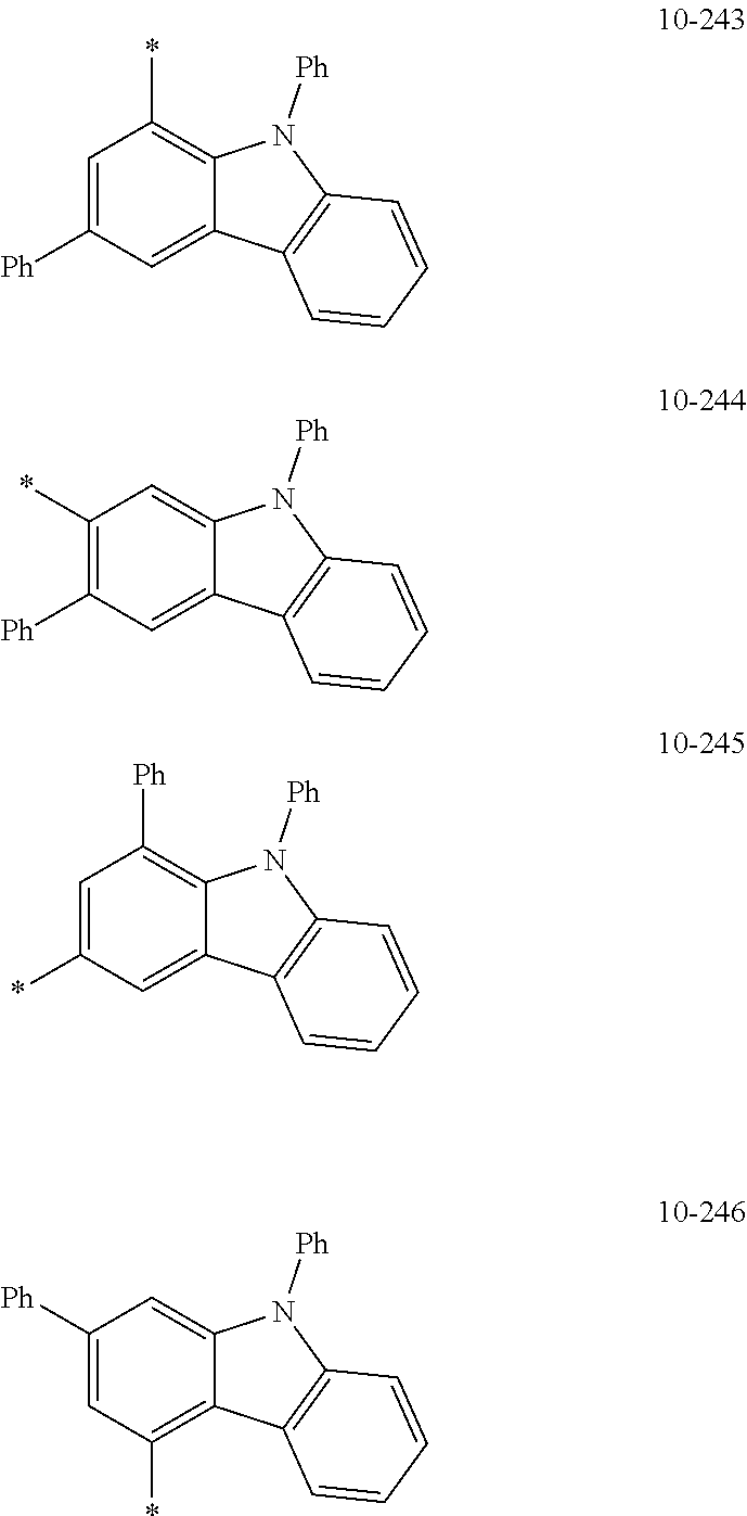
C1=C([Ph])C=C2C(=C1*)N([Ph])C1=C2C=CC=C1.C1(*)=C([Ph])C=C2C(=C1)N([Ph])C1=C2C=CC=C1.C1=C(*)C=C2C(=C1[Ph])N([Ph])C1=C2C=CC=C1.C1([Ph])=CC(*)=C2C(=C1)N([Ph])C1=C2C=CC=C1
